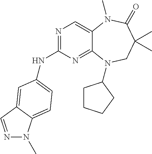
N1=C(NC2=CC=C3N(C)N=CC3=C2)N=C2C(=C1)N(C)C(=O)C(C)(C)CN2C1CCCC1
